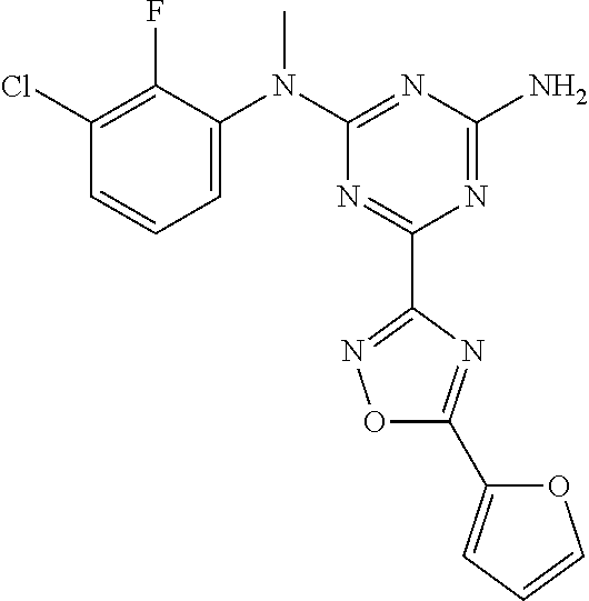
C1(Cl)=C(F)C(N(C2=NC(N)=NC(C3=NOC(C4=CC=CO4)=N3)=N2)C)=CC=C1
